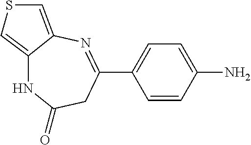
C1=CC(N)=CC=C1C1=NC2=CSC=C2NC(=O)C1
